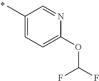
CC1=CC=C(OC(F)F)N=C1
